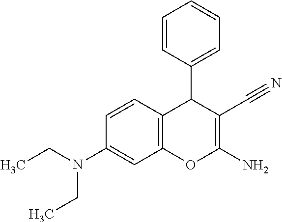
C1=CC(C2C(C#N)=C(N)OC3=C2C=CC(N(CC)CC)=C3)=CC=C1
